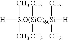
[H][SiO(SiO)60Si]([H])(C)(C)(C)(C)(C)C
